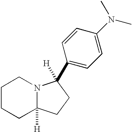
C1CCC2([H])N(C1)C(C1=CC=C(N(C)C)C=C1)([H])CC2
